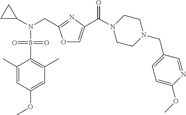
C1(C)=CC(OC)=CC(C)=C1S(=O)(N(C1CC1)CC1=NC(C(N2CCN(CC3=CC=C(OC)N=C3)CC2)=O)=CO1)=O
